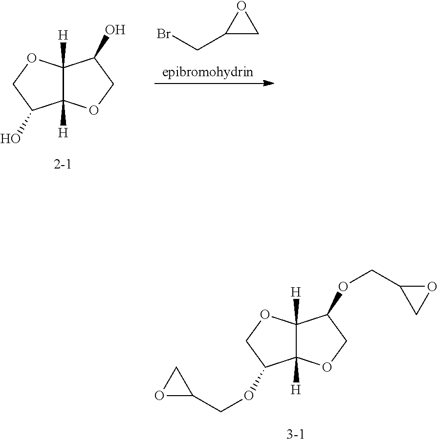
C12([H])C([H])(OCC1OCC1OC1)C(OCC1OC1)CO2.C12([H])C([H])(OCC1O)C(O)CO2.BrCC1CO1
